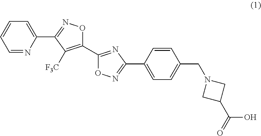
C1(C2=NC(C3=CC=C(CN4CC(C(O)=O)C4)C=C3)=NO2)=C([F3C])C(C2=CC=CC=N2)=NO1
